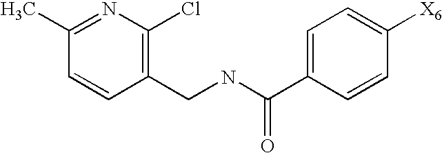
C1(CNC(C2=CC=C([X6])C=C2)=O)=C(Cl)N=C(C)C=C1
